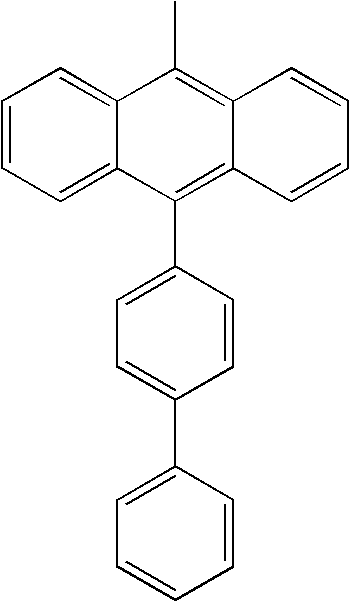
C1(C)=C2C(=C(C3=CC=C(C4=CC=CC=C4)C=C3)C3=CC=CC=C13)C=CC=C2
